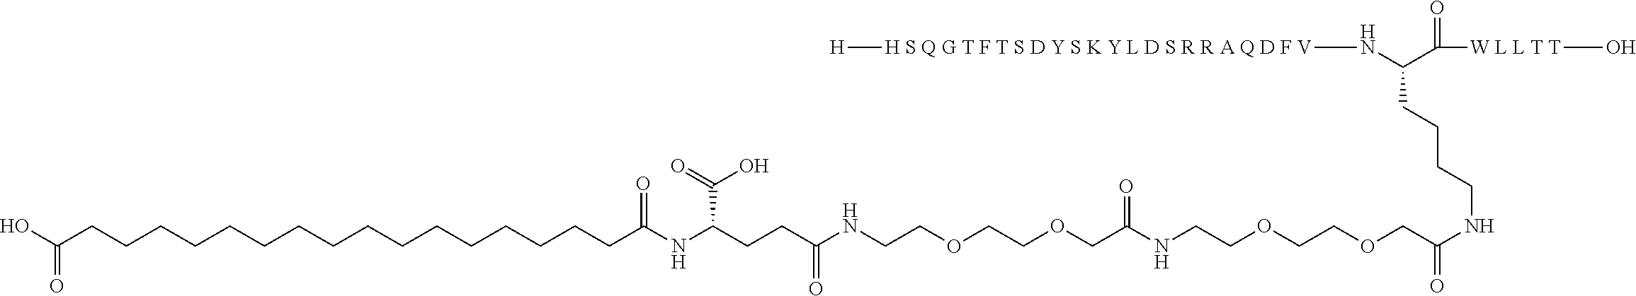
[H][H S Q G T F T S D Y S K Y L D S R R A Q D F V]NC(CCCCNC(=O)COCCOCCNC(COCCOCCNC(CCC(NC(CCCCCCCCCCCCCCCCC(O)=O)=O)C(O)=O)=O)=O)C(=O)[W L L T T]O
